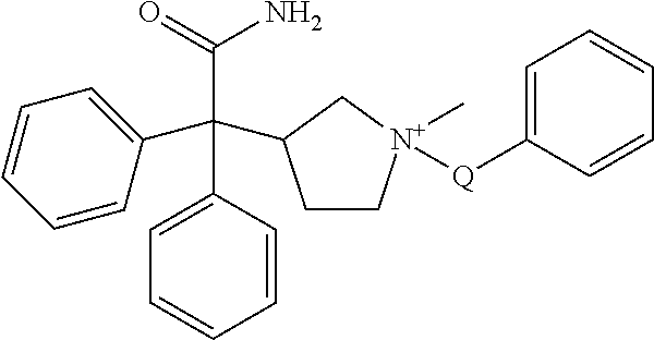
C1=CC(C(C(=O)N)(C2=CC=CC=C2)C2CC[N+](C)([Q]C3=CC=CC=C3)C2)=CC=C1
